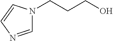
C1=NC=CN1CCCO
